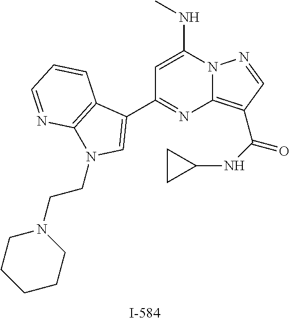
C1=C(NC)N2C(=C(C(=O)NC3CC3)C=N2)N=C1C1=CN(CCN2CCCCC2)C2=C1C=CC=N2
